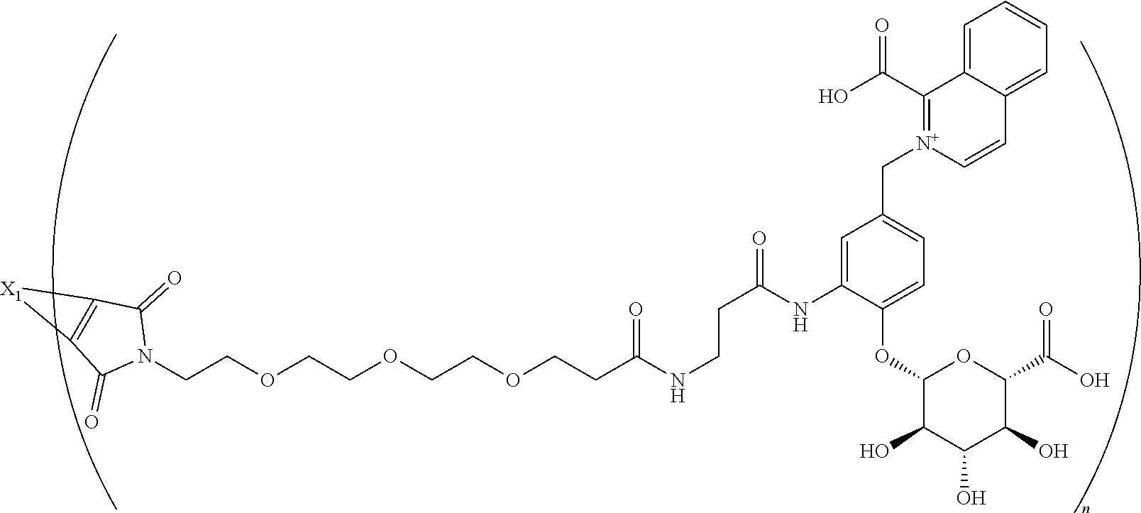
C(COCCOCCOCCC(NCCC(=O)NC1=CC(C[N+]2=C(C(O)=O)C3=CC=CC=C3C=C2)=CC=C1OC1C(O)C(O)C(O)C(C(O)=O)O1)=O)N1C(=O)C2=C(C1=O)[X1]2
